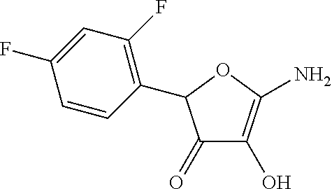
C1(=O)C(O)=C(N)OC1C1=C(F)C=C(F)C=C1
